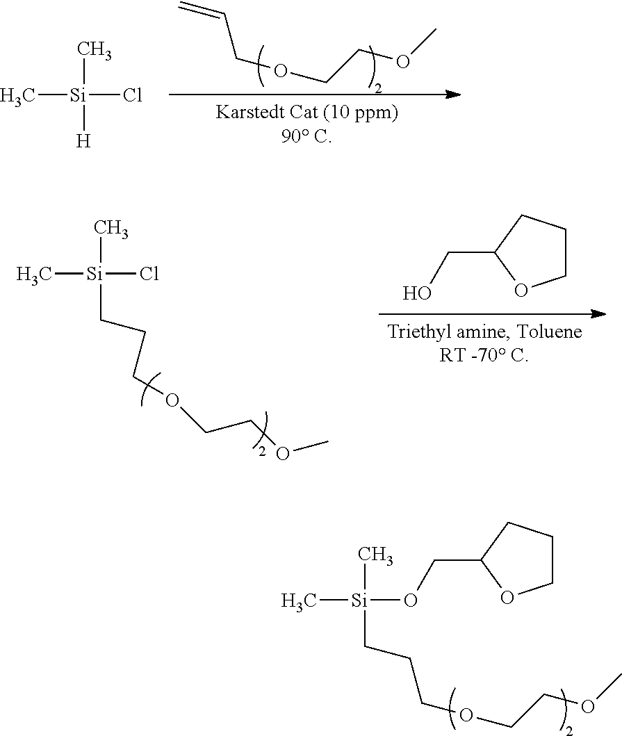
C(COCCOC)=C.C[Si](C)(Cl)[H].C[Si](C)(CCCOCCOC)OCC1CCCO1.C[Si](C)(Cl)CCCOCCOC.C1CCC(CO)O1
